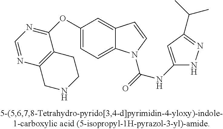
C1(OC2=NC=NC3=C2CCNC3)=CC=C2C(=C1)C=CN2C(=O)NC1=CC(C(C)C)=NN1
